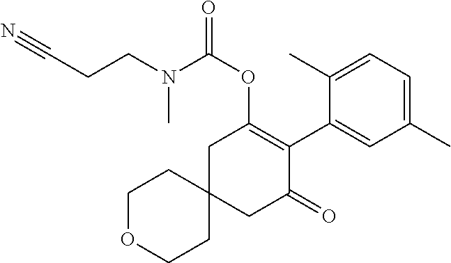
C1OCCC2(C1)CC(=O)C(C1=CC(C)=CC=C1C)=C(OC(N(CCC#N)C)=O)C2
